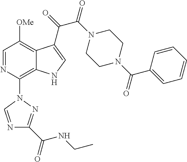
C1=NC(N2C=NC(C(=O)NCC)=N2)=C2C(=C1[OMe])C(C(=O)C(N1CCN(C(C3=CC=CC=C3)=O)CC1)=O)=CN2
